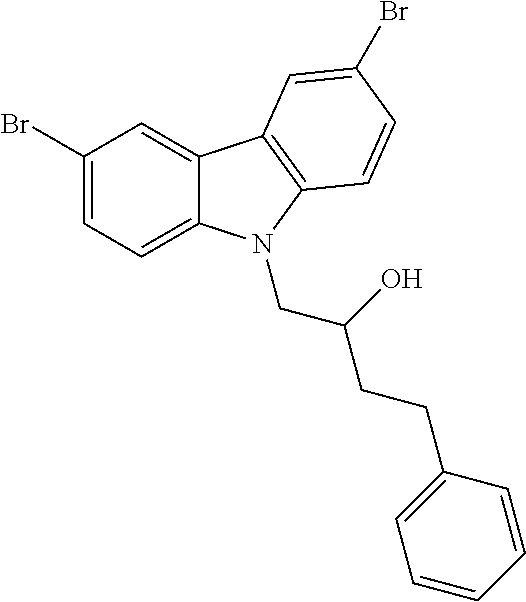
C1(Br)=CC=C2C(=C1)C1=C(N2CC(CCC2=CC=CC=C2)O)C=CC(Br)=C1
